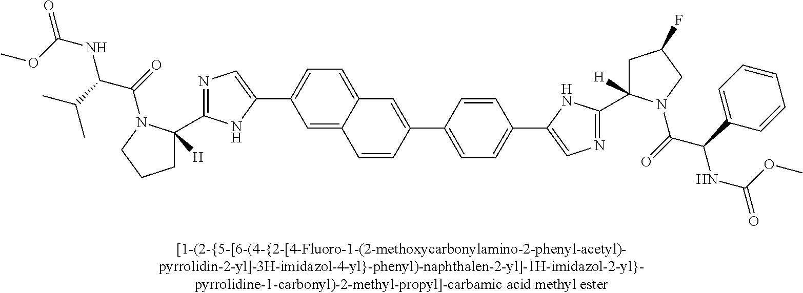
C12=CC=C(C3=CN=C(C4([H])CCCN4C(=O)C(C(C)C)NC(=O)OC)N3)C=C1C=CC(C1=CC=C(C3=CN=C(C4([H])CC(F)CN4C(=O)C(C4=CC=CC=C4)NC(=O)OC)N3)C=C1)=C2
